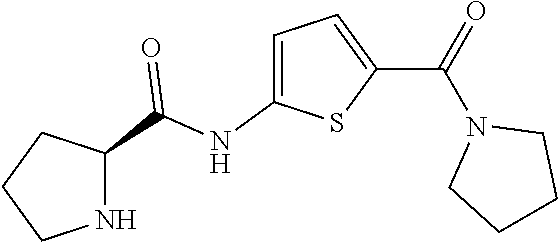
C1(NC(C2CCCN2)=O)=CC=C(C(=O)N2CCCC2)S1
